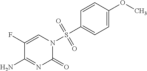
C1(F)=CN(S(=O)(C2=CC=C(OC)C=C2)=O)C(=O)N=C1N
